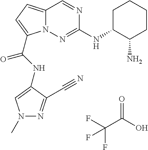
O=C(O)C(F)(F)F.N1=CC2=CC=C(C(NC3=CN(C)N=C3C#N)=O)N2N=C1NC1C(N)CCCC1
